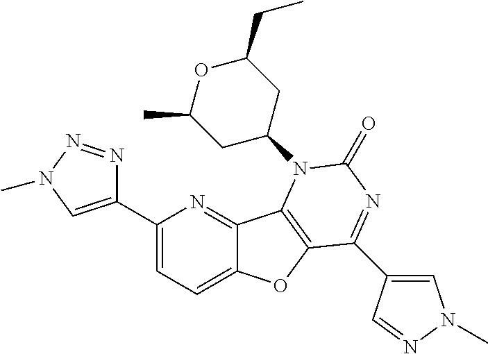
C1(C2=CN(C)N=N2)=CC=C2C(=N1)C1=C(O2)C(C2=CN(C)N=C2)=NC(=O)N1C1CC(C)OC(CC)C1
